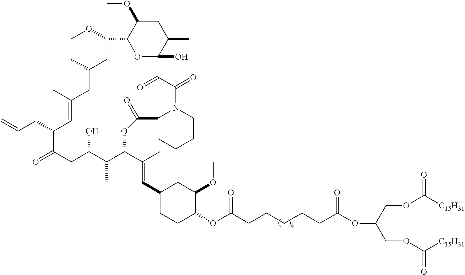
C12CCCCN1C(=O)C(=O)C1(O)C(C)CC(OC)C(O1)C(OC)CC(C)CC(C)=CC(CC=C)C(=O)CC(O)C(C)C(C(C)=CC1CCC(OC(CCCCCC(OC(COC([C15H31])=O)COC([C15H31])=O)=O)=O)C(OC)C1)OC2=O
